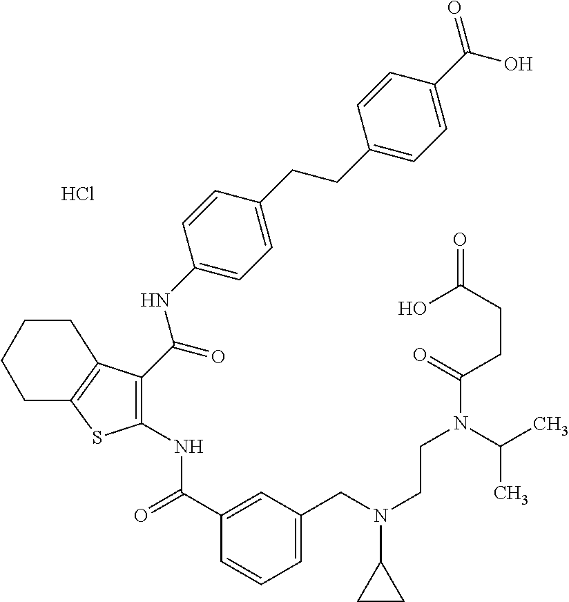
Cl.C1(C(=O)NC2=C(C(NC3=CC=C(CCC4=CC=C(C(O)=O)C=C4)C=C3)=O)C3=C(S2)CCCC3)=CC(CN(CCN(C(C)C)C(CCC(=O)O)=O)C2CC2)=CC=C1
